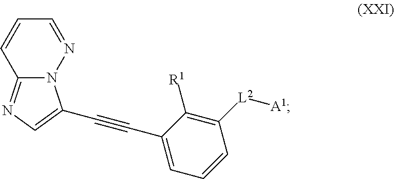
N12C(=NC=C1C#CC1=CC=CC([L2][A1])=C1[R1])C=CC=N2
